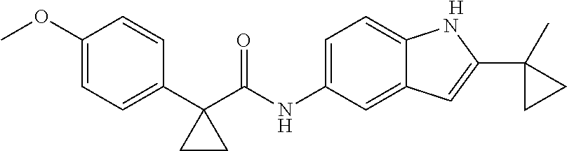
[H].C1(OC)=CC=C(C2(C(NC3=CC=C4C(=C3)C=C(C3(C)CC3)N4)=O)CC2)C=C1
